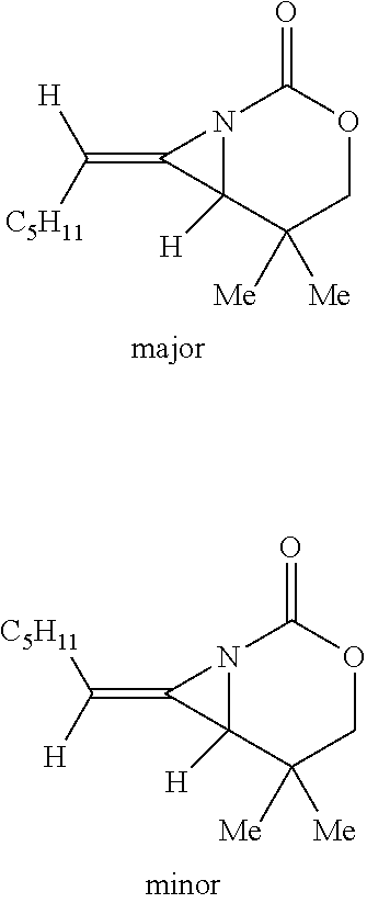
N12C([H])(C([Me])([Me])COC1=O)C2=C([H])[C5H11].N12C([H])(C([Me])([Me])COC1=O)C2=C([C5H11])[H]
